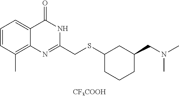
C1(CSC2CCCC(CN(C)C)C2)=NC2=C(C)C=CC=C2C(=O)N1.[CF3COOH]
